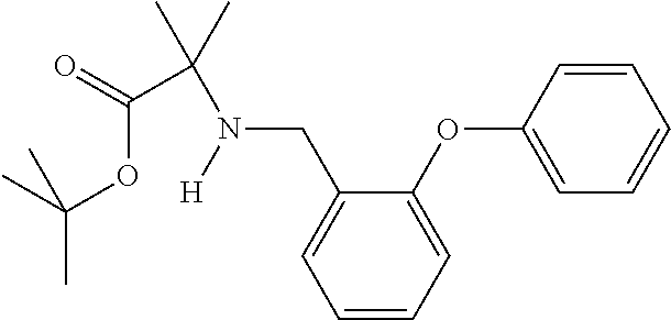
C1=CC=C(OC2=CC=CC=C2)C(CN(C(C(=O)OC(C)(C)C)(C)C)[H])=C1
